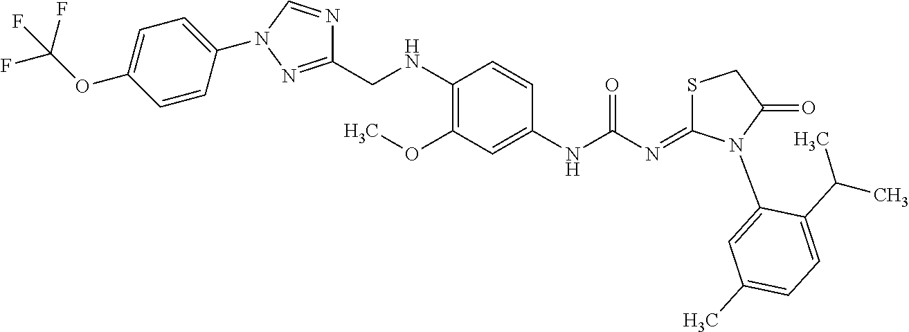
C1(NC(=O)N=C2SCC(=O)N2C2=CC(C)=CC=C2C(C)C)=CC(OC)=C(NCC2=NN(C3=CC=C(OC(F)(F)F)C=C3)C=N2)C=C1
